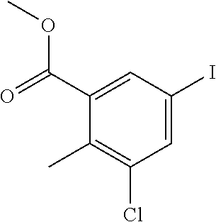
C1(C)=C(Cl)C=C(I)C=C1C(=O)OC
